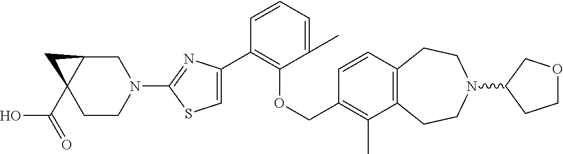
C1(C2=CSC(N3CC4C(C(=O)O)(CC3)C4)=N2)=C(OCC2=C(C)C3=C(C=C2)CCN(C2COCC2)CC3)C(C)=CC=C1
